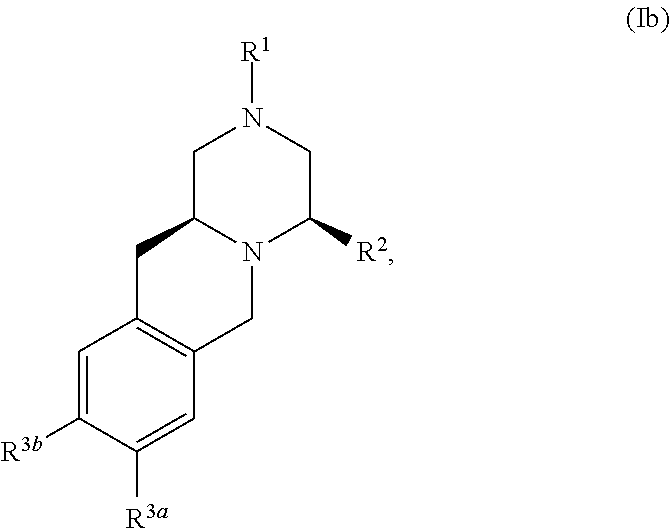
C1N([R1])CC2N(C1[R2])CC1=C(C2)C=C([R3b])C([R3a])=C1
